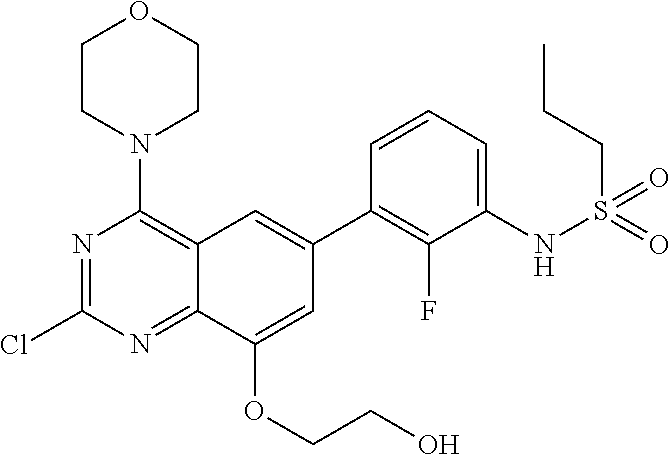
N1=C(Cl)N=C2C(=C1N1CCOCC1)C=C(C1=C(F)C(NS(=O)(=O)CCC)=CC=C1)C=C2OCCO
